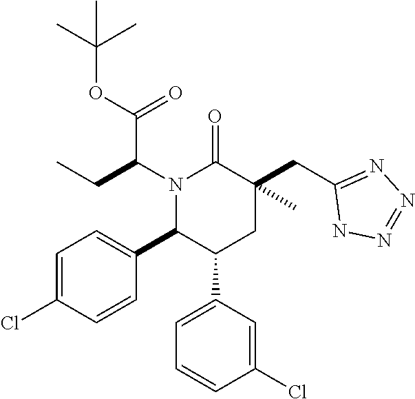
N1(C(CC)C(OC(C)(C)C)=O)C(C2=CC=C(Cl)C=C2)C(C2=CC=CC(Cl)=C2)CC(C)(CC2=NN=NN2)C1=O
